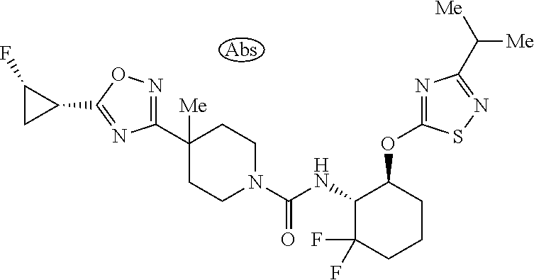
C1(C2([Me])CCN(C(NC3C(F)(F)CCCC3OC3=NC(C([Me])[Me])=NS3)=O)CC2)=NOC(C2CC2F)=N1
